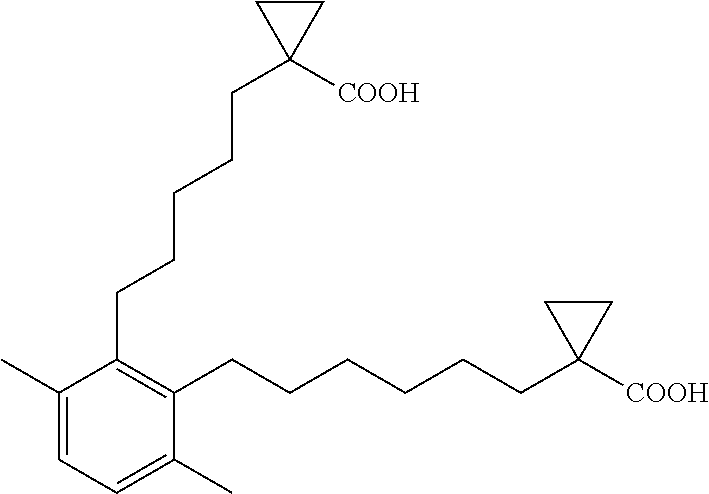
C1(CCCCCC2([COOH])CC2)=C(CCCCCCC2([COOH])CC2)C(C)=CC=C1C
